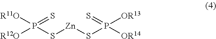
[R12O]P(S[Zn]SP([OR14])(=S)[OR13])([R11O])=S
